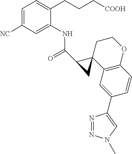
C1=C([NC])C=C(NC(=O)C2C3(C4=C(OCC3)C=CC(C3=CN(C)N=N3)=C4)C2)C(CCC[COOH])=C1
